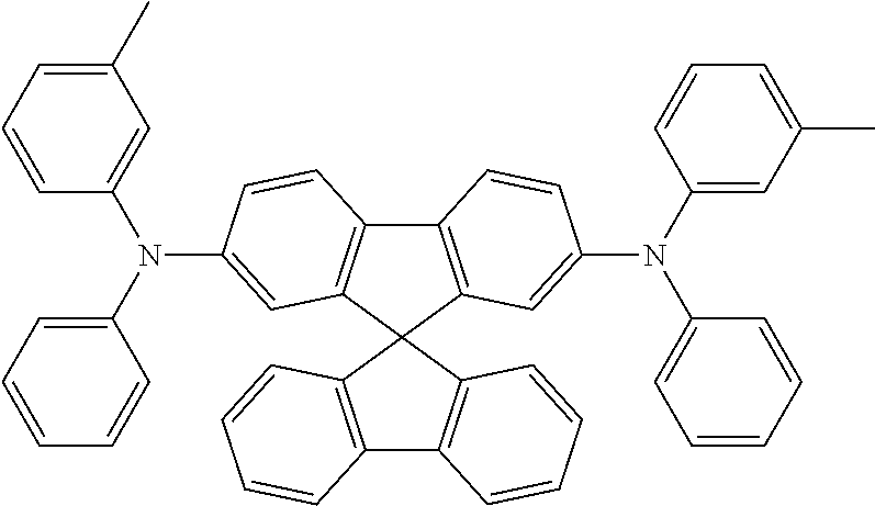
C12=C(C=C(N(C3=CC(C)=CC=C3)C3=CC=CC=C3)C=C1)C1(C3=C2C=CC(N(C2=CC(C)=CC=C2)C2=CC=CC=C2)=C3)C2=C(C3=C1C=CC=C3)C=CC=C2
